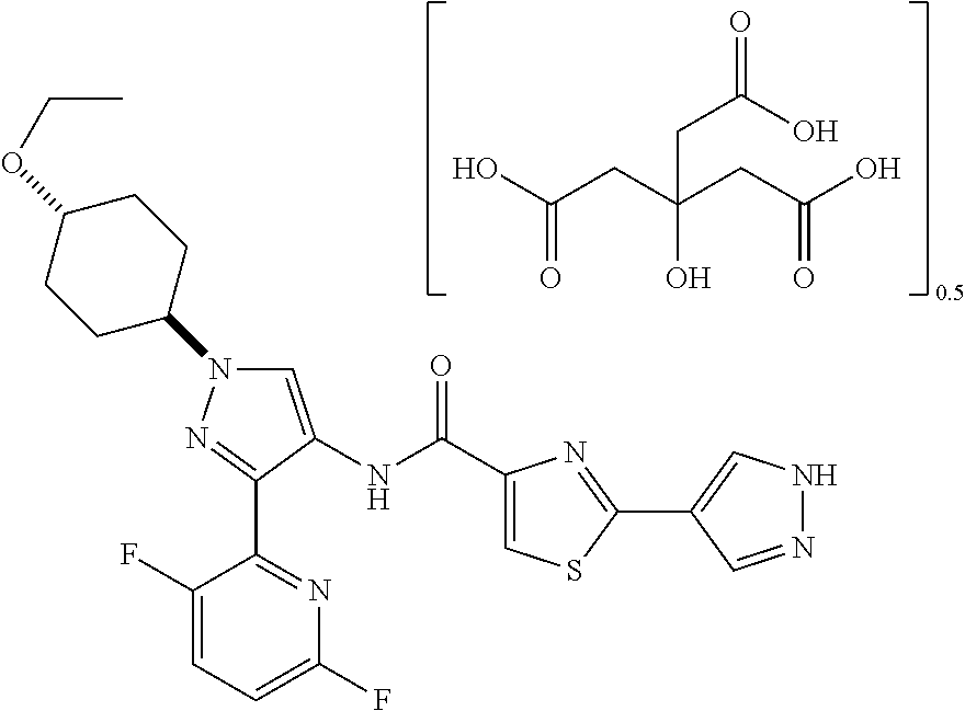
C1C(OCC)CCC(N2C=C(NC(C3=CSC(C4=CNN=C4)=N3)=O)C(C3=NC(F)=CC=C3F)=N2)C1.OC(CC(CC(=O)O)(O)CC(=O)O)=O
